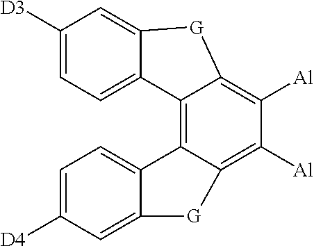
C1([D3])=CC=C2C(=C1)[G]C1=C([Al])C([Al])=C3C(=C21)C1=CC=C([D4])C=C1[G]3
